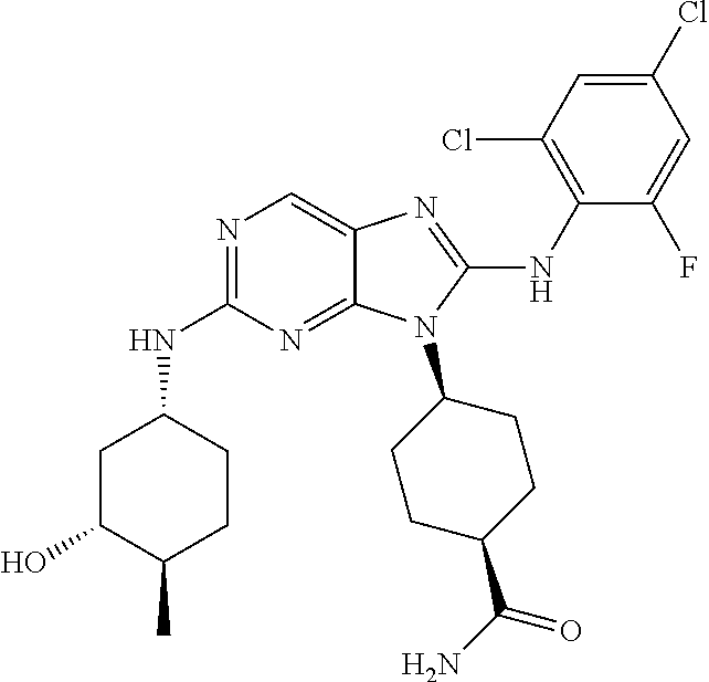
N1=C(NC2CC(O)C(C)CC2)N=C2C(=C1)N=C(NC1=C(Cl)C=C(Cl)C=C1F)N2C1CCC(C(N)=O)CC1
